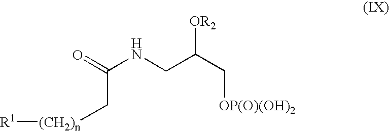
O=C(NCC(C[OP(O)(OH)2])[OR2])C[(CH2)n][R1]
